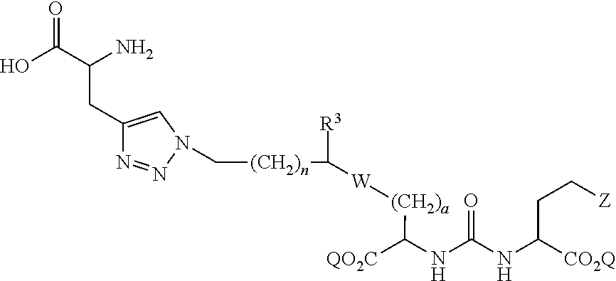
OC(C(N)CC1=CN(C[(CH2)n]C([R3])[W][(CH2)a]C([QO2C])NC(NC([CO2Q])CC[Z])=O)N=N1)=O
